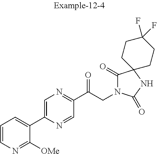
C1=CN=C([OMe])C(C2=CN=C(C(CN3C(=O)C4(NC3=O)CCC(F)(F)CC4)=O)C=N2)=C1
